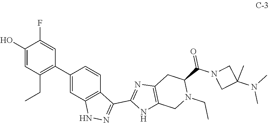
C1(O)=CC(CC)=C(C2=CC3=C(C=C2)C(C2=NC4=C(N2)CN(CC)C(C(=O)N2CC(N(C)C)(C)C2)C4)=NN3)C=C1F
